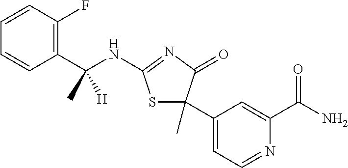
C1=CC(C(NC2=NC(=O)C(C3=CC=NC(C(N)=O)=C3)(C)S2)(C)[H])=C(F)C=C1
